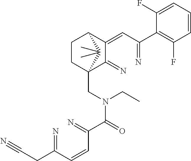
C1(=CC(=N)C2=C(F)C=CC=C2F)C(=N)C2(CN(C(C(=N)C=CC(=N)CC#N)=O)CC)CCC1C2(C)C
